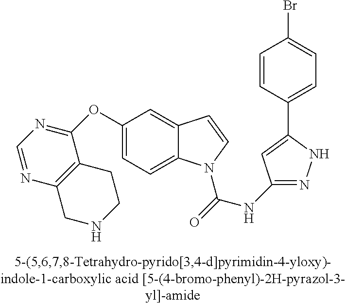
C1(OC2=NC=NC3=C2CCNC3)=CC=C2C(=C1)C=CN2C(=O)NC1=NNC(C2=CC=C(Br)C=C2)=C1
